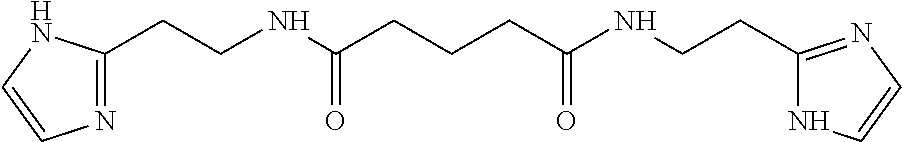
C1(CCNC(CCCC(NCCC2=NC=CN2)=O)=O)=NC=CN1
